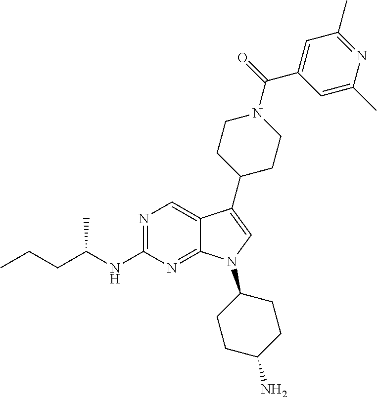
N1=C(NC(CCC)C)N=C2C(=C1)C(C1CCN(C(C3=CC(C)=NC(C)=C3)=O)CC1)=CN2C1CCC(N)CC1
